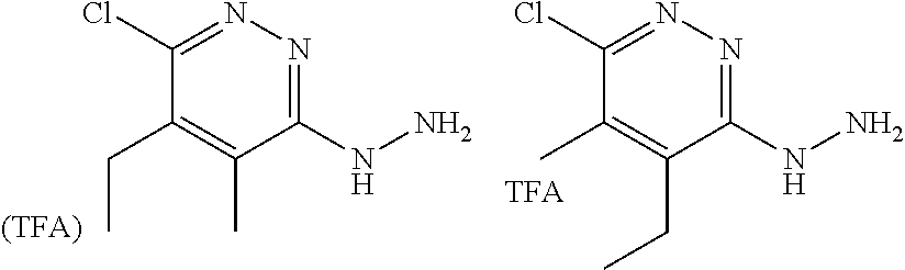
C1(NN)=NN=C(Cl)C(CC)=C1C.C1(NN)=NN=C(Cl)C(C)=C1CC
